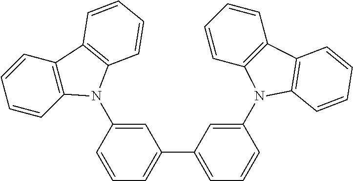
C1=C(N2C3=C(C=CC=C3)C3=C2C=CC=C3)C=CC=C1C1=CC=CC(N2C3=C(C=CC=C3)C3=C2C=CC=C3)=C1
